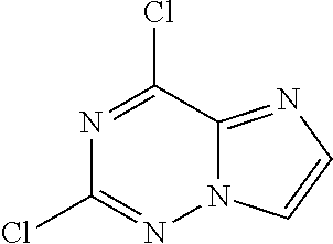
ClC1=NN2C(=NC=C2)C(Cl)=N1
